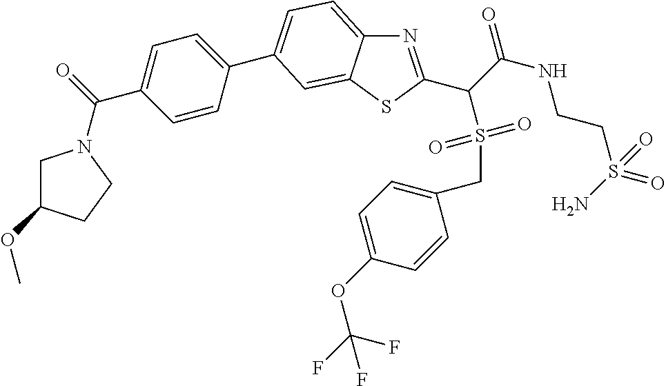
N1=C(C(C(NCCS(=O)(=O)N)=O)S(CC2=CC=C(OC(F)(F)F)C=C2)(=O)=O)SC2=CC(C3=CC=C(C(=O)N4CC(OC)CC4)C=C3)=CC=C12
